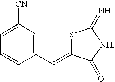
S1C(=CC2=CC([CN])=CC=C2)C(=O)[NH]C1=N
